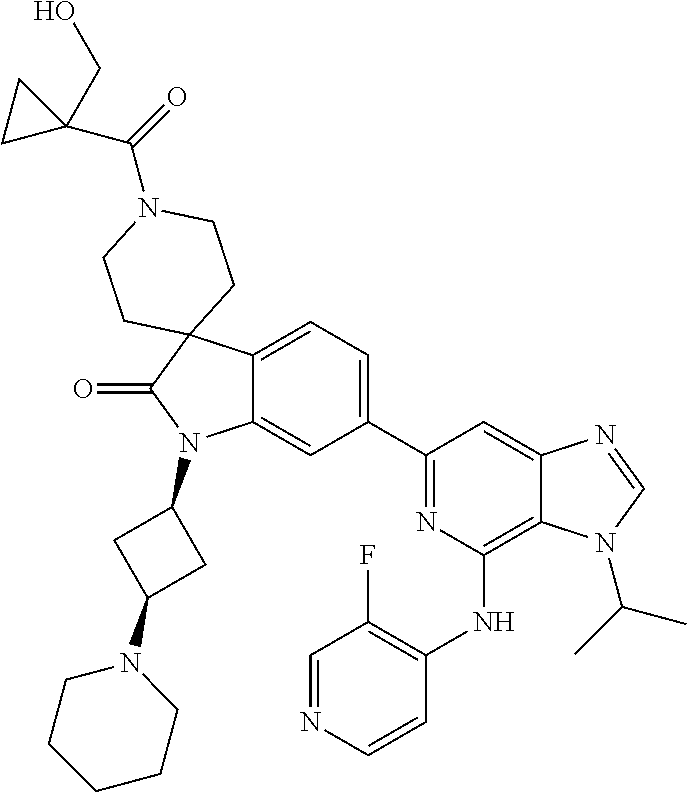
C12=CC=C(C3=NC(NC4=C(F)C=NC=C4)=C4C(=C3)N=CN4C(C)C)C=C1N(C1CC(N3CCCCC3)C1)C(=O)C21CCN(C(=O)C2(CO)CC2)CC1
